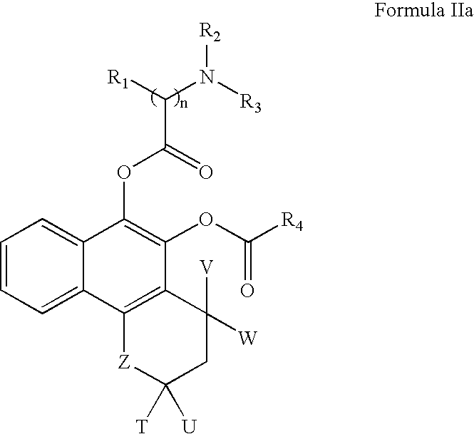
C1=CC=C2C(=C1)C(OC(C([R1])N([R3])[R2])=O)=C(OC([R4])=O)C1=C2[Z]C([T])([U])CC1([V])[W]
